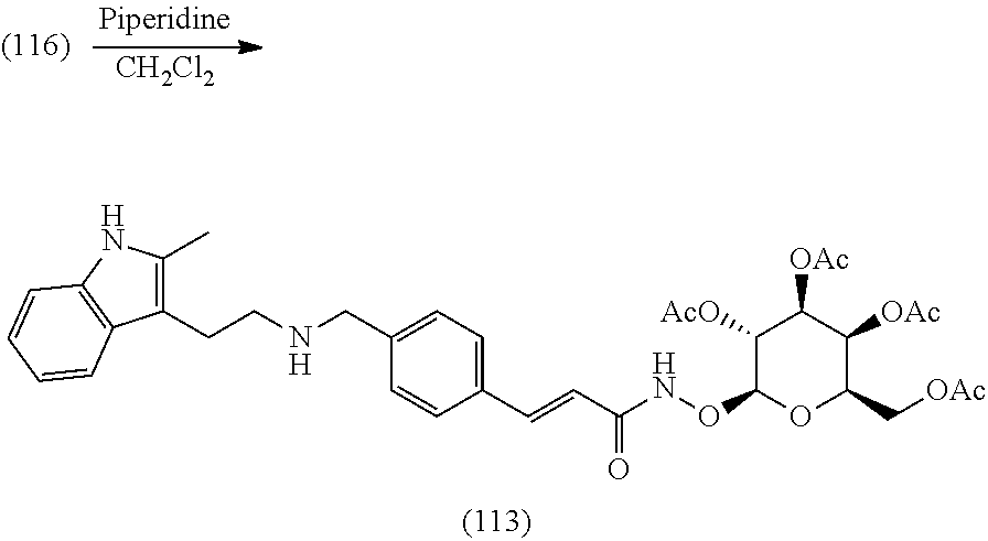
O(C1OC(C[OAc])C([OAc])C([OAc])C1[AcO])NC(C=CC1=CC=C(CNCCC2=C(C)NC3=C2C=CC=C3)C=C1)=O.[CH2Cl2]
